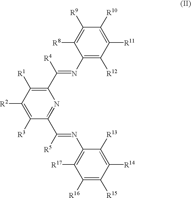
C1([R9])=C([R8])C(N=C(C2=C([R1])C([R2])=C([R3])C(C([R5])=NC3=C([R17])C([R16])=C([R15])C([R14])=C3[R13])=N2)[R4])=C([R12])C([R11])=C1[R10]
